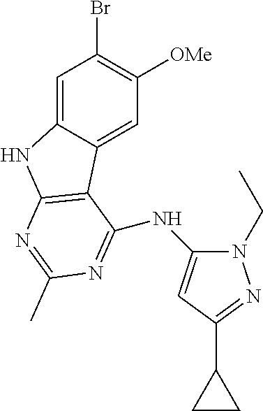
C1=C2C(=CC([OMe])=C1Br)C1=C(N2)N=C(C)N=C1NC1=CC(C2CC2)=NN1CC
